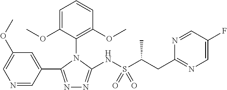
N1=C(C2=CC(OC)=CN=C2)N(C2=C(OC)C=CC=C2OC)C(NS(=O)(=O)C(CC2=NC=C(F)C=N2)C)=N1
